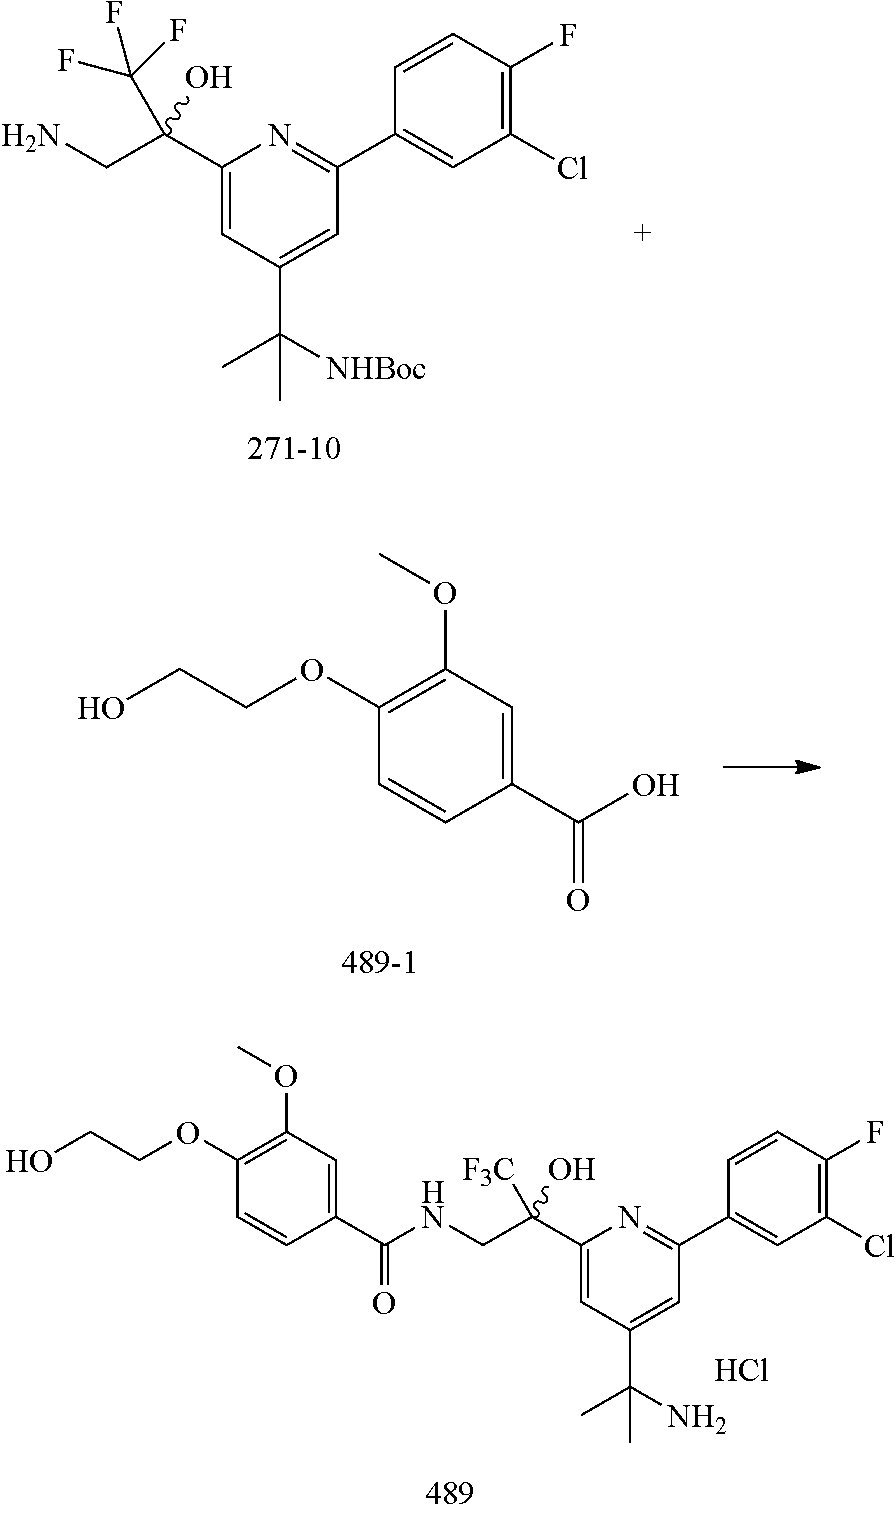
C1(C(CN)(C(F)(F)F)O)=CC(C([NHBoc])(C)C)=CC(C2=CC(Cl)=C(F)C=C2)=N1.OCCOC1=C(OC)C=C(C(O)=O)C=C1.C1(C(CNC(C2=CC(OC)=C(OCCO)C=C2)=O)([F3C])O)=CC(C(N)(C)C)=CC(C2=CC(Cl)=C(F)C=C2)=N1.Cl
